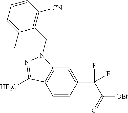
C1=CC(C(C(=O)[OEt])(F)F)=CC2=C1C([HF2C])=NN2CC1=C([CN])C=CC=C1C
